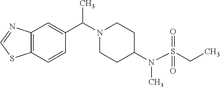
N1(C(C2=CC3=C(C=C2)SC=N3)C)CCC(N(S(CC)(=O)=O)C)CC1
